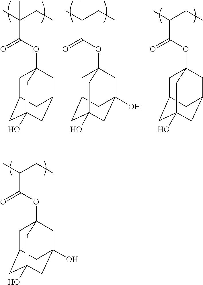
CC(CC)C(OC12CC3CC(O)(CC(O)(C1)C3)C2)=O.CC(CC)(C)C(OC12CC3CC(O)(CC(C1)C3)C2)=O.CC(CC)(C)C(OC12CC3CC(O)(CC(O)(C1)C3)C2)=O.CC(CC)C(OC12CC3CC(O)(CC(C1)C3)C2)=O
